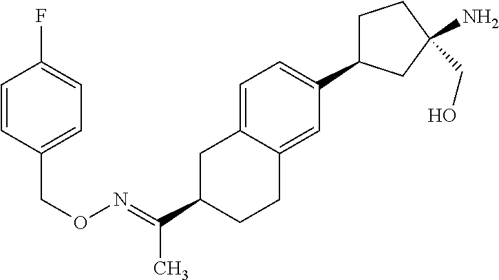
C1C(C(=NOCC2=CC=C(F)C=C2)C)CCC2=CC(C3CCC(CO)(N)C3)=CC=C12
